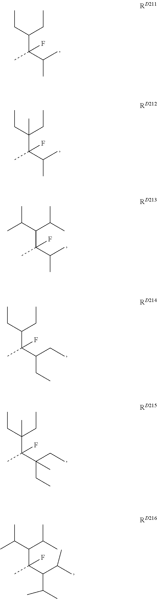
CC(C(C)C)(C(CC)CC)F.CC(C(C)C)(C(CC)(CC)C)F.CC(C(C)C)(C(C(C)C)C(C)C)F.CC(C(CC)CC)(C(CC)CC)F.CC(C(CC)(CC)C)(C(CC)(CC)C)F.CC(C(C(C)C)C(C)C)(C(C(C)C)C(C)C)F
